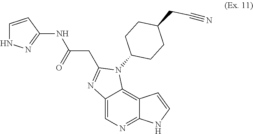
C12=CN=C3C(=C1N(C1CCC(CC#N)CC1)C(CC(NC1=NNC=C1)=O)=N2)C=CN3
